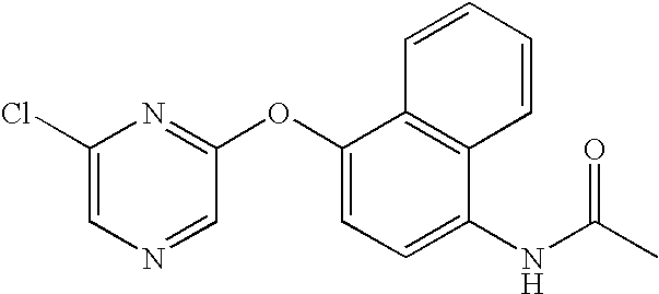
C1(Cl)=CN=CC(OC2=CC=C(NC(C)=O)C3=C2C=CC=C3)=N1
